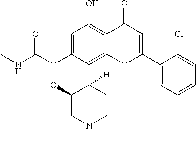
C1=C(OC(NC)=O)C(C2([H])C(O)CN(C)CC2)=C2C(=C1O)C(=O)C=C(C1=CC=CC=C1Cl)O2
